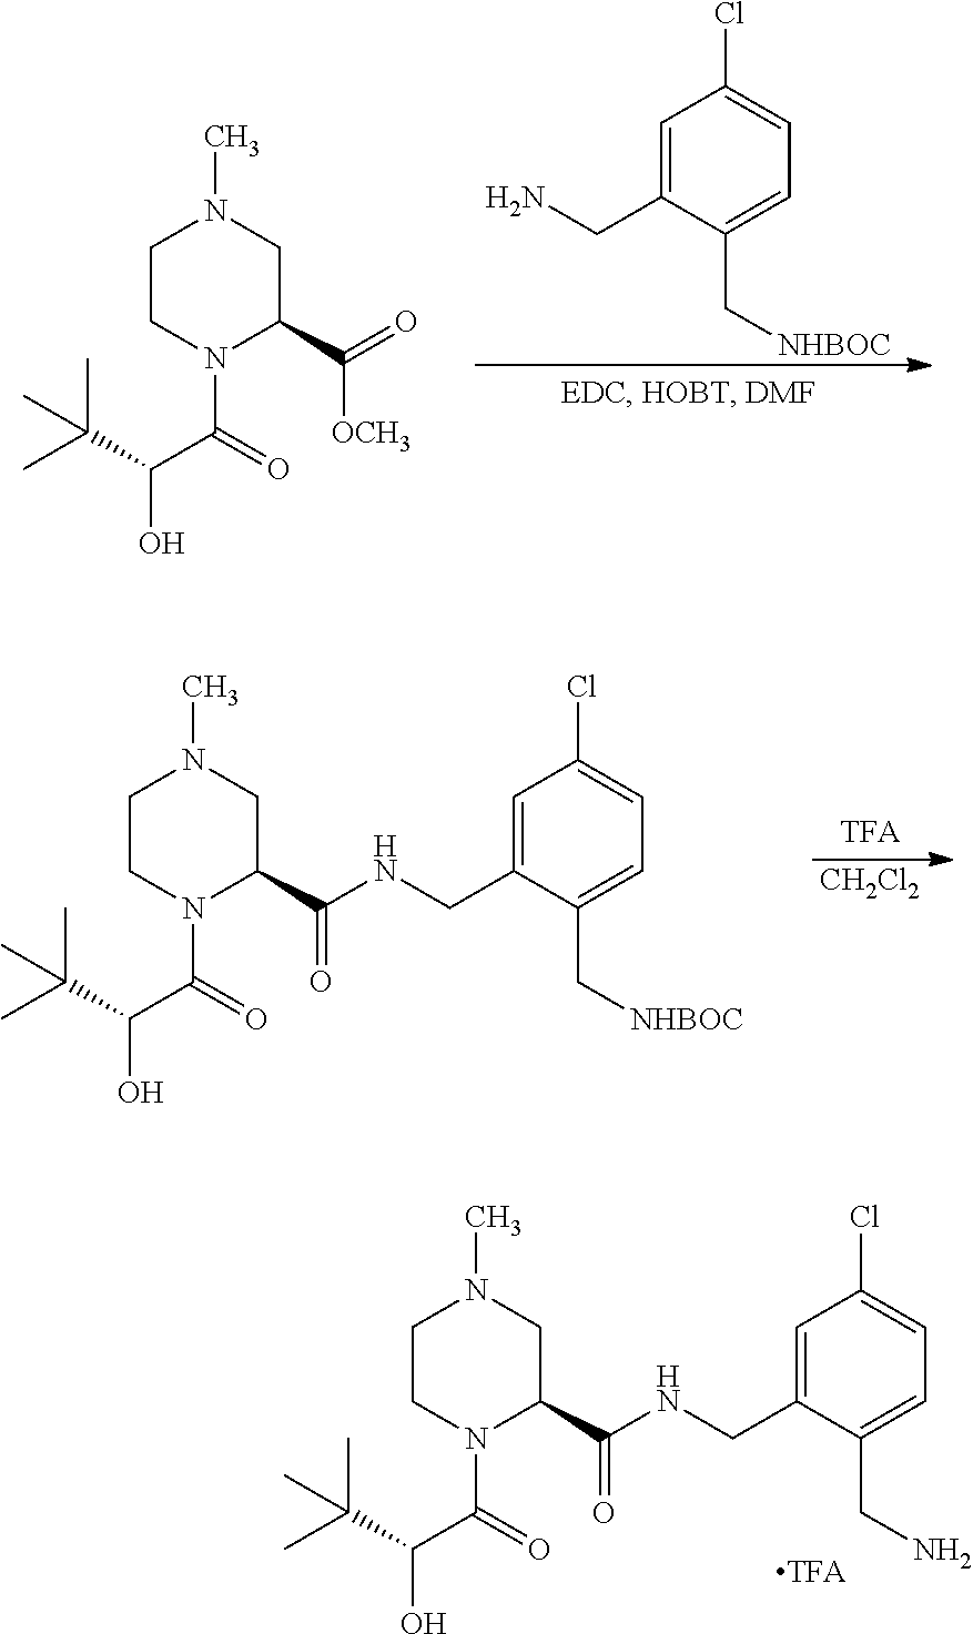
C1CN(C(C(C(C)(C)C)O)=O)C(C(=O)[OCH3])CN1C.C1=C(CN)C(C[NHBOC])=CC=C1Cl.C1CN(C(C(C(C)(C)C)O)=O)C(C(=O)NCC2=CC(Cl)=CC=C2C[NHBOC])CN1C.[CH2Cl2].C1CN(C(C(C(C)(C)C)O)=O)C(C(=O)NCC2=CC(Cl)=CC=C2CN)CN1C
